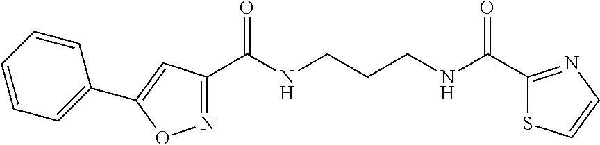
C1(C(NCCCNC(C2=NC=CS2)=O)=O)=NOC(C2=CC=CC=C2)=C1
